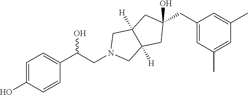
N1(CC(O)C2=CC=C(O)C=C2)CC2([H])C([H])(C1)CC(CC1=CC(C)=CC(C)=C1)(O)C2
